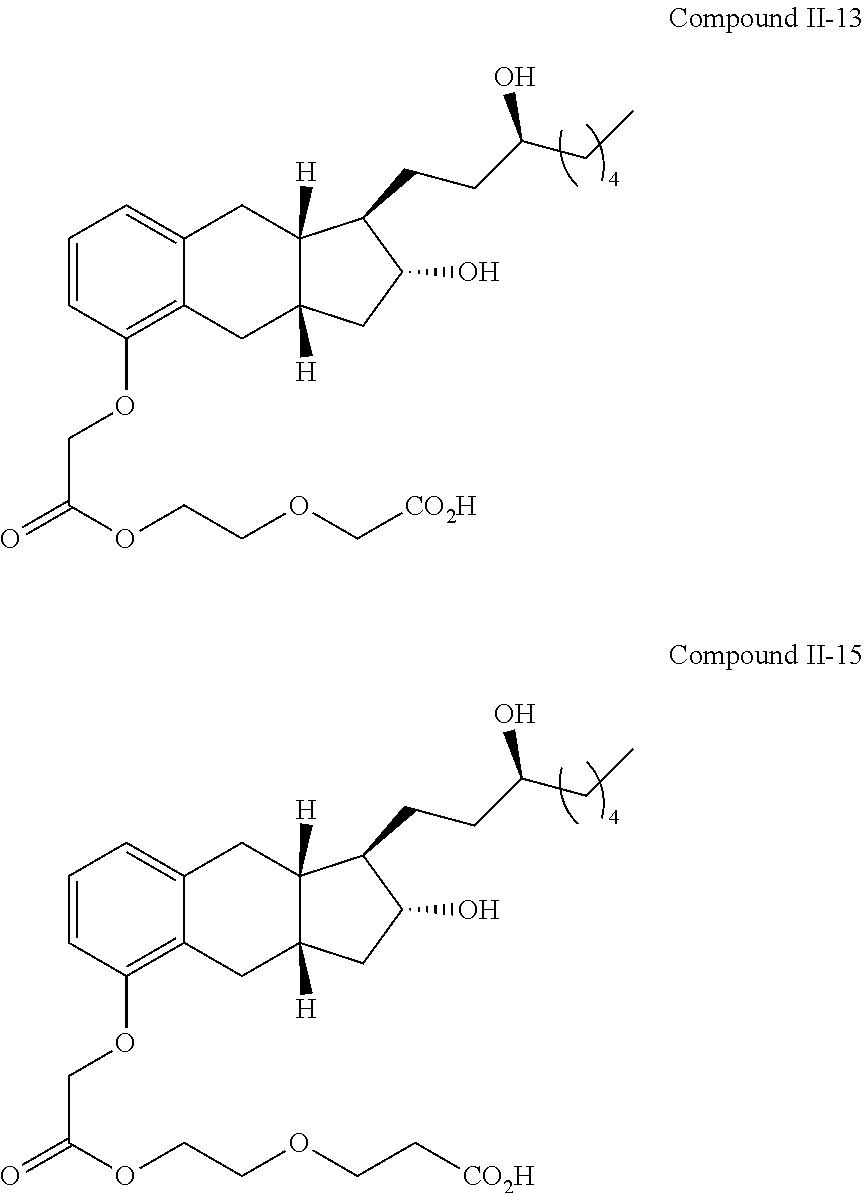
C1=CC(OCC(=O)OCCOC[CO2H])=C2C(=C1)CC1([H])C([H])(C2)CC(O)C1CCC(CC)O.C1=CC(OCC(=O)OCCOCC[CO2H])=C2C(=C1)CC1([H])C([H])(C2)CC(O)C1CCC(CC)O
